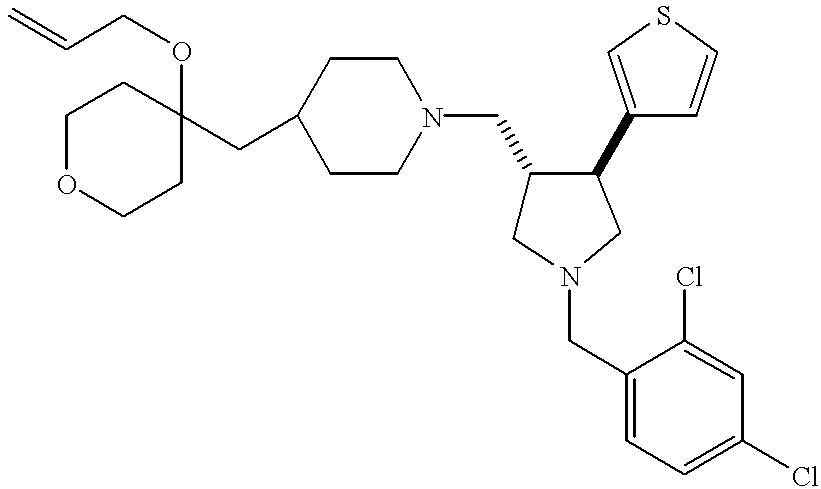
C1(CN2CCC(CC3(OCC=C)CCOCC3)CC2)CN(CC2=CC=C(Cl)C=C2Cl)CC1C1=CSC=C1
